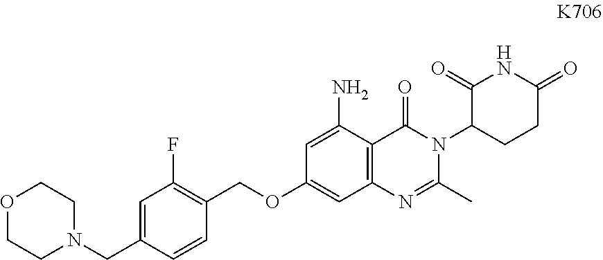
C1=C(N)C2=C(C=C1OCC1=C(F)C=C(CN3CCOCC3)C=C1)N=C(C)N(C1CCC(=O)NC1=O)C2=O
